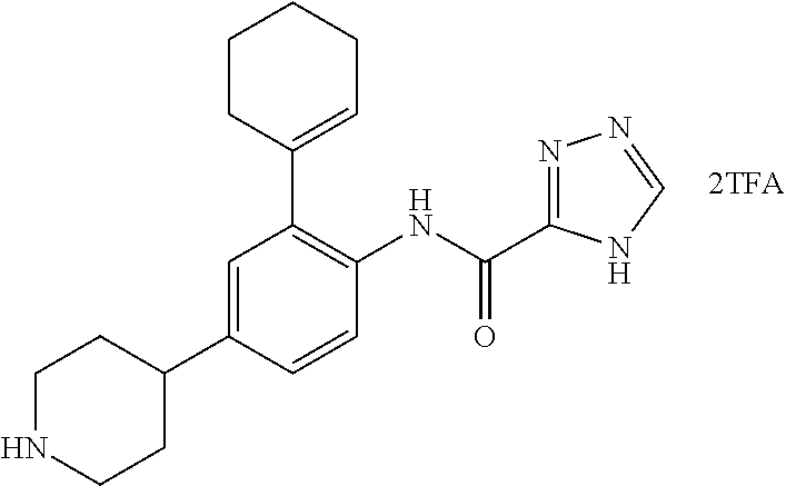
C1NCCC(C2=CC(C3=CCCCC3)=C(NC(=O)C3=NN=CN3)C=C2)C1.[2TFA]
